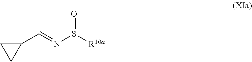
C1(C=NS([R10a])=O)CC1
